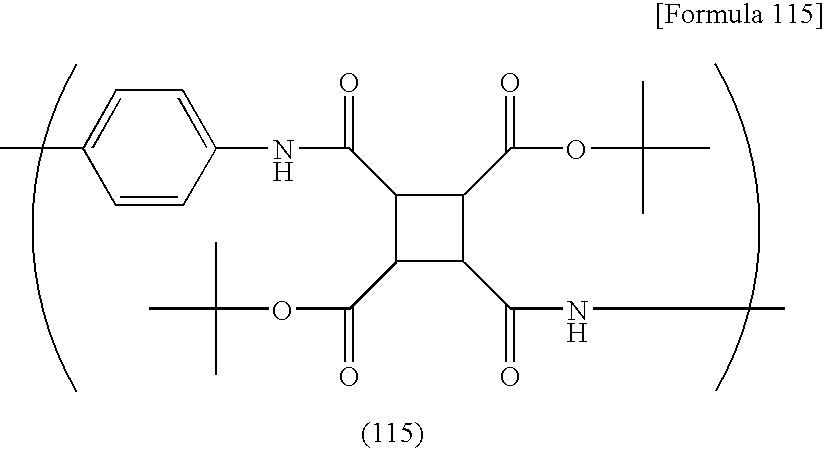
C(=O)(C1C(C(OC(C)(C)C)=O)C(C(NC)=O)C1C(OC(C)(C)C)=O)NC1=CC=C(C)C=C1
